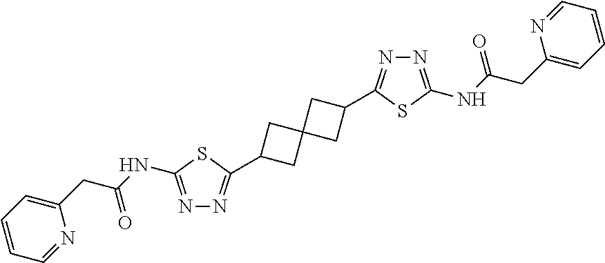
N1=C(NC(CC2=CC=CC=N2)=O)SC(C2CC3(C2)CC(C2=NN=C(NC(CC4=CC=CC=N4)=O)S2)C3)=N1
